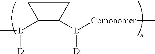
C[L]([D])C1C([L]([Comonomer]C)[D])CC1
